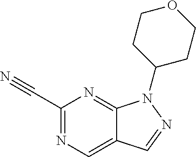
C1(C#N)=NC=C2C(=N1)N(C1CCOCC1)N=C2
